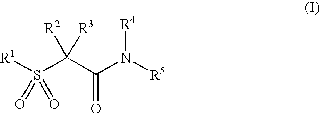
[R1]S(C(C(N([R5])[R4])=O)([R2])[R3])(=O)=O
